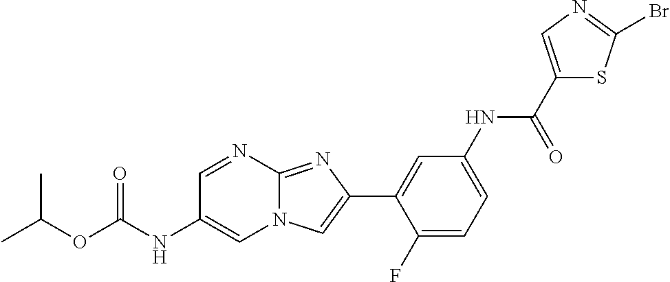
C1=NC2=NC(C3=CC(NC(C4=CN=C(Br)S4)=O)=CC=C3F)=CN2C=C1NC(OC(C)C)=O
